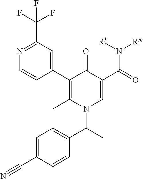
[Rm]N(C(C1=CN(C(C2=CC=C(C#N)C=C2)C)C(C)=C(C2=CC(C(F)(F)F)=NC=C2)C1=O)=O)[Rl]
